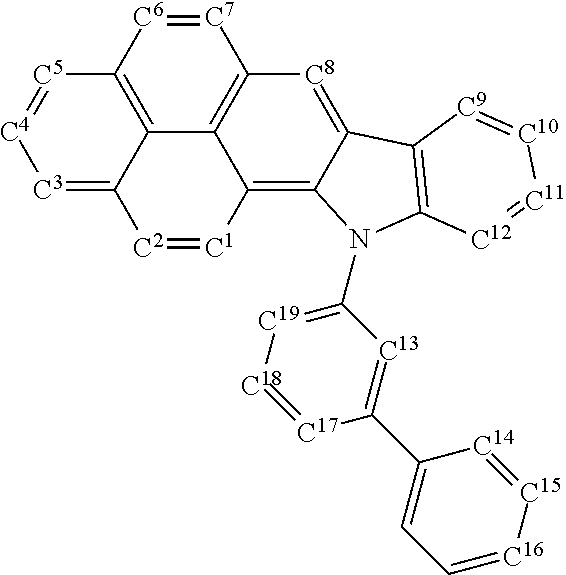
[C7]1=[C6]C2=C3C4=C1[C8]=C1C(=C4[C1]=[C2]C3=[C3][C4]=[C5]2)N(C2=[C19][C18]=[C17]C(C3=CC=[C16][C15]=[C14]3)=[C13]2)C2=C1[C9]=[C10][C11]=[C12]2
